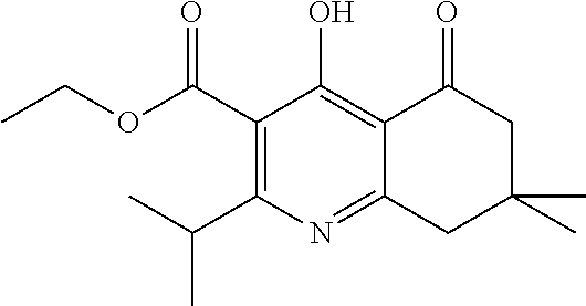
C1(C(=O)OCC)=C(C(C)C)N=C2C(=C1O)C(=O)CC(C)(C)C2
